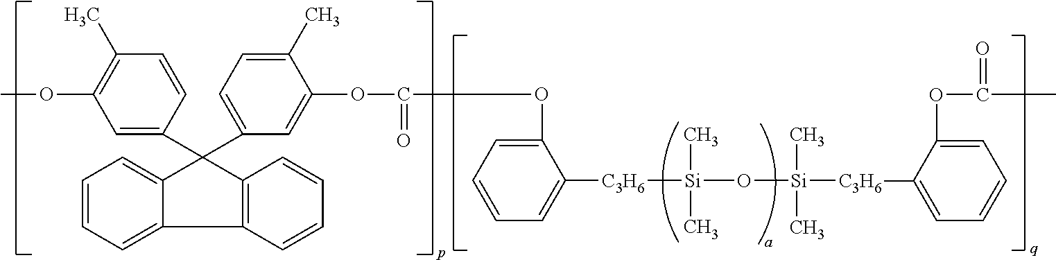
C1=CC=C2C(=C1)C(C1=CC(OC)=C(C)C=C1)(C1=CC=C(C)C(OC(=O)OC3=CC=CC=C3[C3H6][Si](C)(C)O[Si]([C3H6]C3=CC=CC=C3OC(C)=O)(C)C)=C1)C1=C2C=CC=C1
